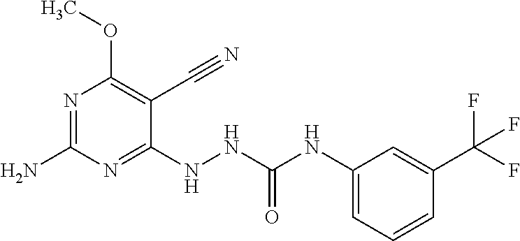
C1(NNC(NC2=CC=CC(C(F)(F)F)=C2)=O)=NC(N)=NC(OC)=C1C#N
